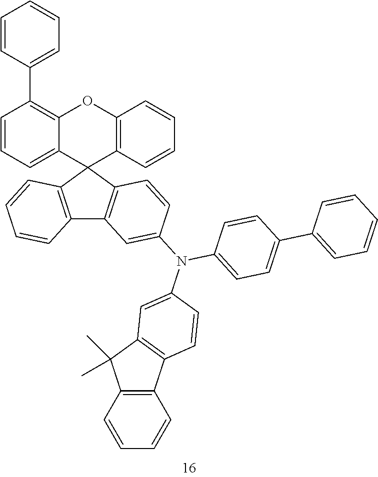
C1=CC=C2C(=C1C1=CC=CC=C1)OC1=C(C23C2=C(C4=C3C=CC(N(C3=CC=C(C5=CC=CC=C5)C=C3)C3=CC5=C(C6=C(C=CC=C6)C5(C)C)C=C3)=C4)C=CC=C2)C=CC=C1
